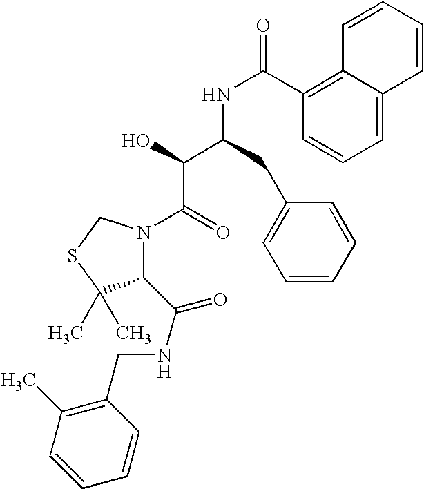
C(C(NC(=O)C1=C2C(=CC=C1)C=CC=C2)C(C(=O)N1C(C(NCC2=C(C)C=CC=C2)=O)C(C)(C)SC1)O)C1=CC=CC=C1
